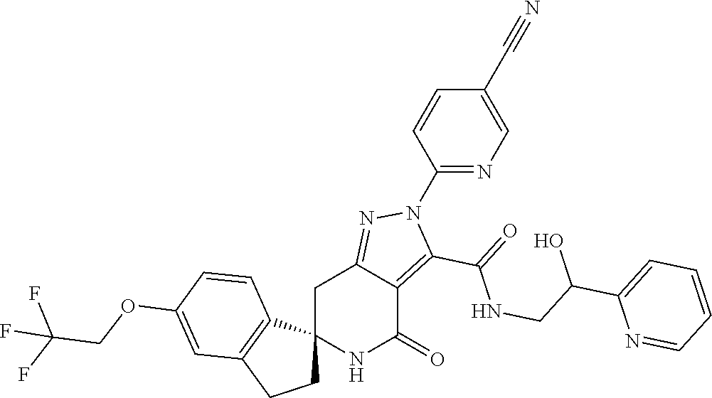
C12(NC(=O)C3=C(C(=O)NCC(C4=CC=CC=N4)O)N(C4=NC=C(C#N)C=C4)N=C3C1)CCC1=C2C=CC(OCC(F)(F)F)=C1
